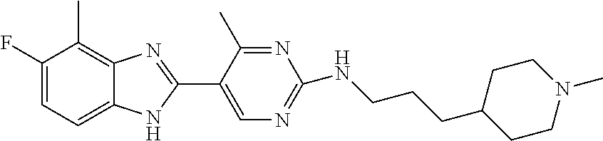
C1(F)=CC=C2C(=C1C)N=C(C1=CN=C(NCCCC3CCN(C)CC3)N=C1C)N2
